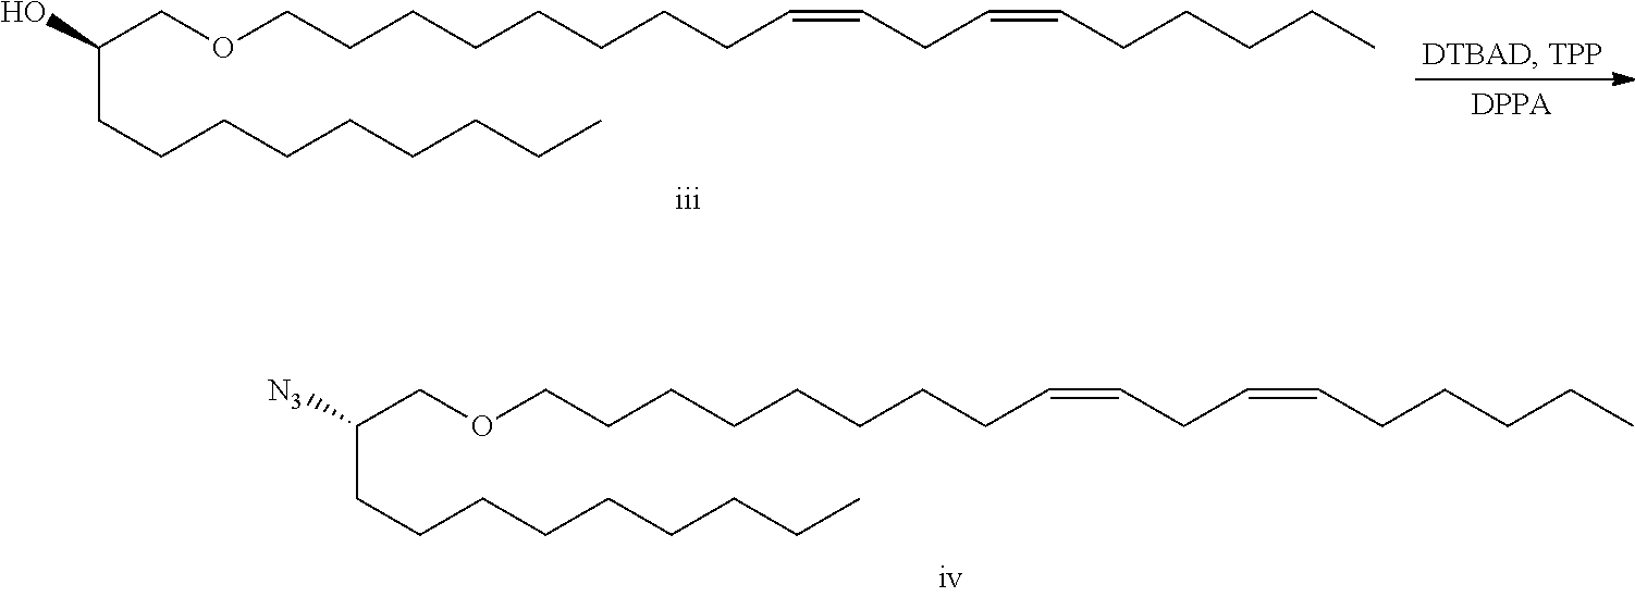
C(COCCCCCCCCC=CCC=CCCCCC)([N3])CCCCCCCCC.C(COCCCCCCCCC=CCC=CCCCCC)(O)CCCCCCCCC
